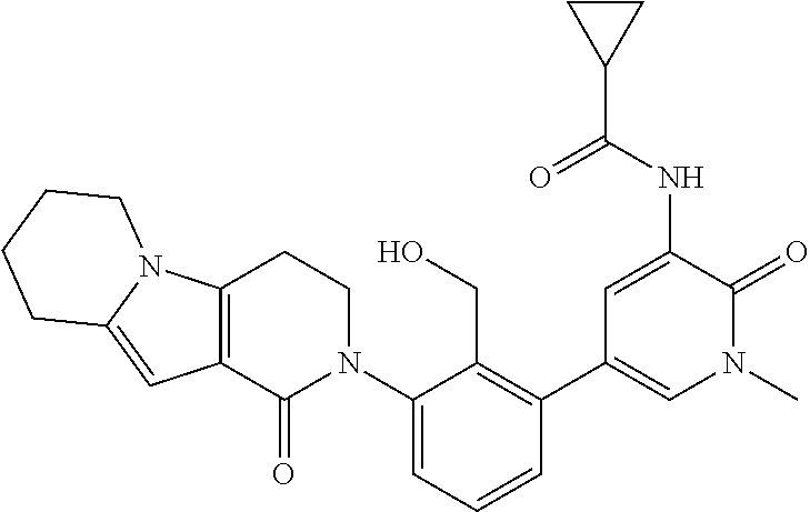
C12=C(C(=O)N(C3=CC=CC(C4=CN(C)C(=O)C(NC(C5CC5)=O)=C4)=C3CO)CC1)C=C1N2CCCC1
